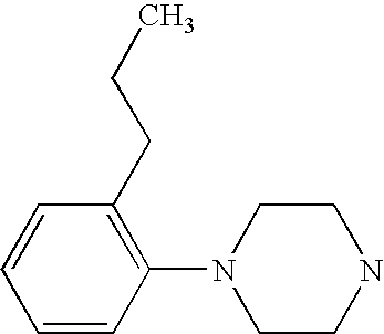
C1=CC(N2CCNCC2)=C(CCC)C=C1
